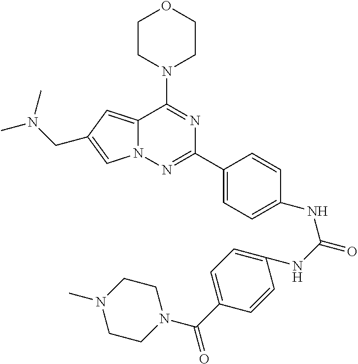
C1CN(C2=NC(C3=CC=C(NC(NC4=CC=C(C(N5CCN(C)CC5)=O)C=C4)=O)C=C3)=NN3C2=CC(CN(C)C)=C3)CCO1
